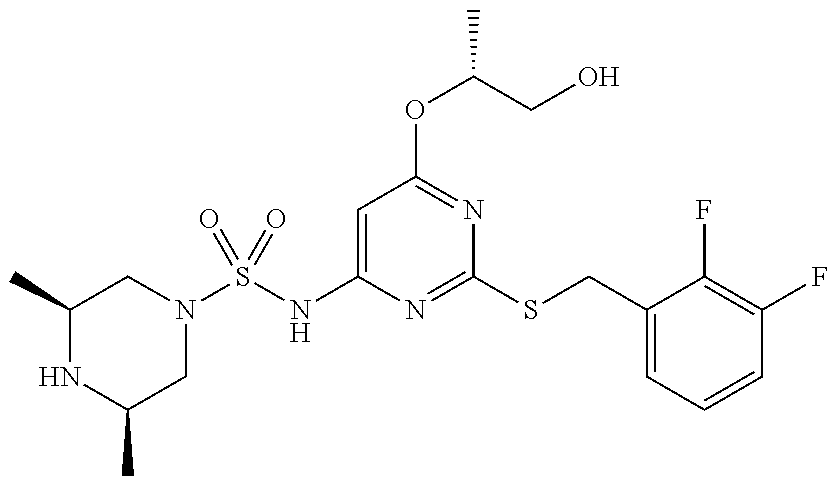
C1=C(NS(N2CC(C)NC(C)C2)(=O)=O)N=C(SCC2=CC=CC(F)=C2F)N=C1OC(CO)C
